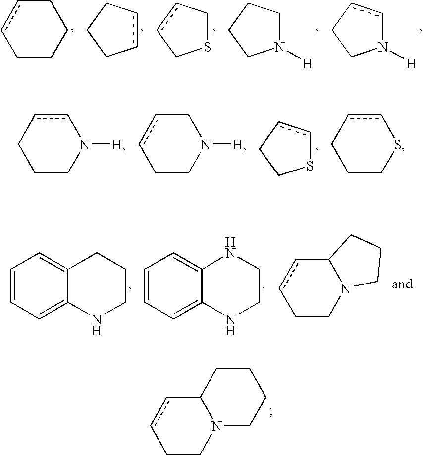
C1CCCcc1.c1cCCC1.S1CccC1.N1([H])CCCC1.N1([H])ccCC1.C1CN([H])ccC1.C1CN([H])Ccc1.S1ccCC1.C1CSccC1.C1=CC=C2C(=C1)CCCN2.C1=CC=C2C(=C1)NCCN2.C1CN2C(cc1)CCC2.C1CN2C(cc1)CCCC2
